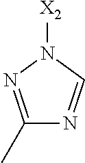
C1(C)=NN([X2])C=N1
